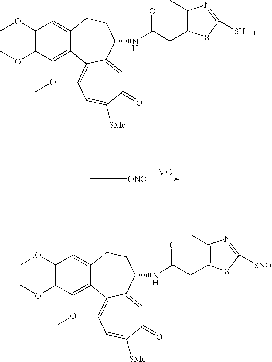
COC1=C(OC)C(OC)=C2C(=C1)CCC(NC(CC1=C(C)N=C(S)S1)=O)C1=CC(=O)C([SMe])=CC=C21.CC([ONO])(C)C.COC1=C(OC)C(OC)=C2C(=C1)CCC(NC(CC1=C(C)N=C([SNO])S1)=O)C1=CC(=O)C([SMe])=CC=C21
